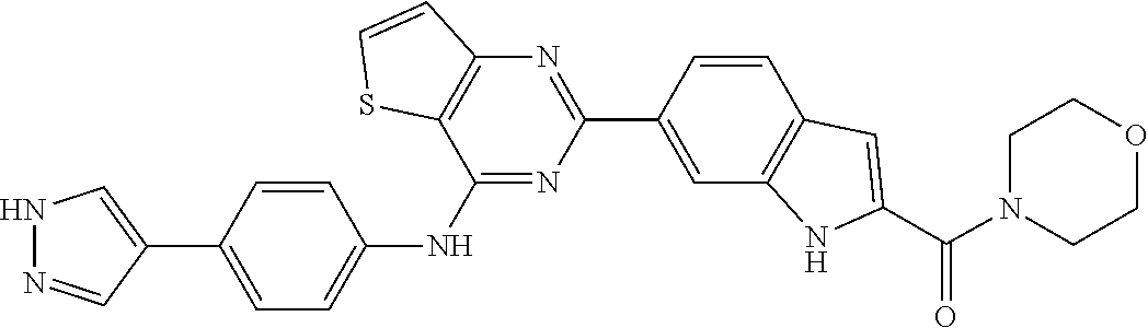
O1CCN(C(C2=CC3=C(C=C(C4=NC5=C(SC=C5)C(NC5=CC=C(C6=CNN=C6)C=C5)=N4)C=C3)N2)=O)CC1
